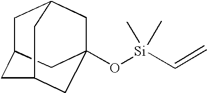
C1C2CC3CC(O[Si](C)(C)C=C)(CC1C3)C2
